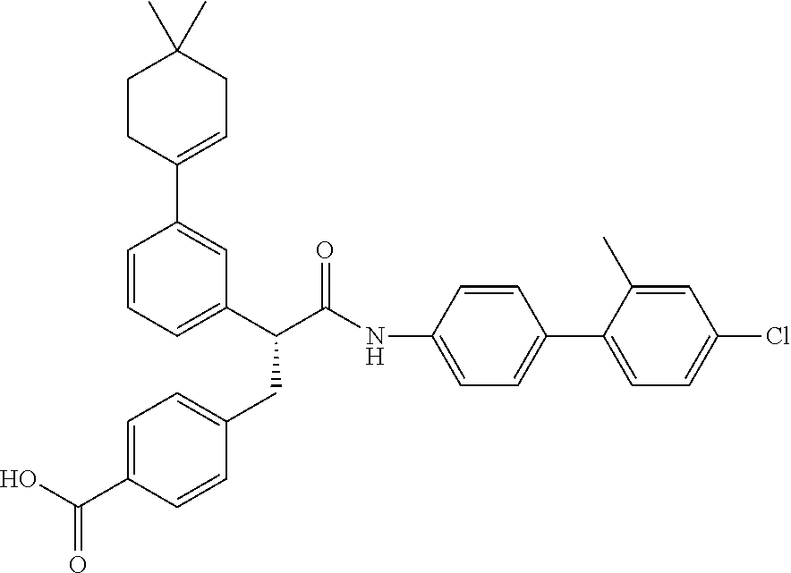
C1=CC(NC(C(C2=CC=CC(C3=CCC(C)(C)CC3)=C2)CC2=CC=C(C(O)=O)C=C2)=O)=CC=C1C1=CC=C(Cl)C=C1C
